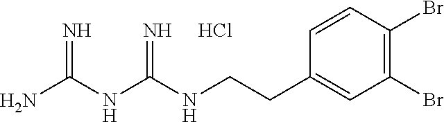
C1=CC(CCNC(NC(N)=N)=N)=CC(Br)=C1Br.Cl
